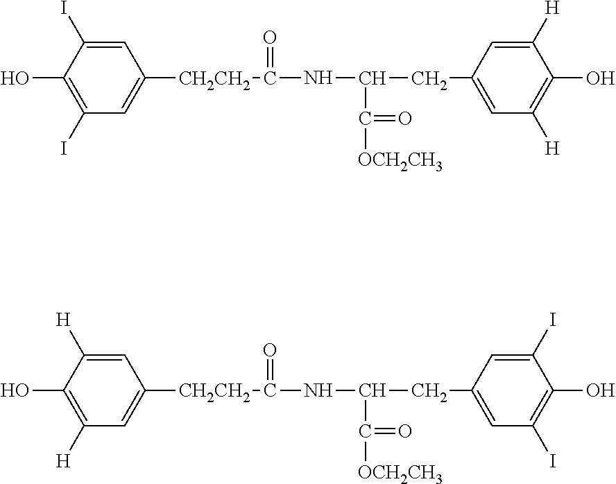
C1=C(I)C(O)=C(I)C=C1[CH2CH2]C(=O)NC(C(=O)[OCH2CH3])CC1=CC([H])=C(O)C([H])=C1.C1=C([H])C(O)=C([H])C=C1[CH2CH2]C(=O)NC(C(=O)[OCH2CH3])CC1=CC(I)=C(O)C(I)=C1
